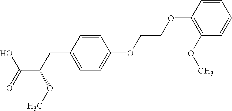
C1=CC(OCCOC2=CC=C(CC(C(=O)O)OC)C=C2)=C(OC)C=C1
